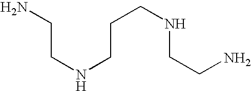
C(CN)NCCCNCCN
